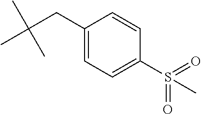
CC(CC1=CC=C(S(=O)(=O)C)C=C1)(C)C
